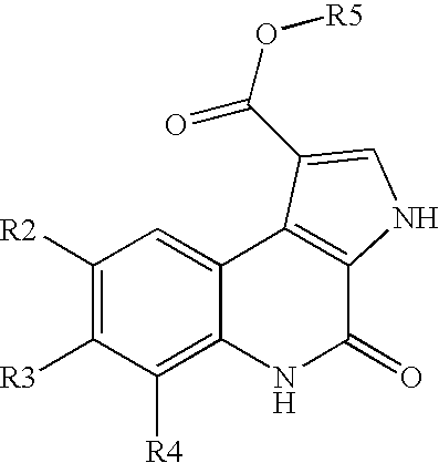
C1([R2])=C([R3])C([R4])=C2C(=C1)C1=C(C(=O)N2)NC=C1C(O[R5])=O
